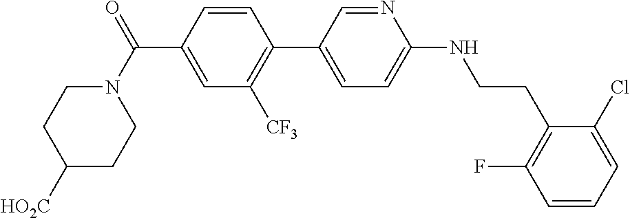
N1(C(=O)C2=CC([CF3])=C(C3=CC=C(NCCC4=C(F)C=CC=C4Cl)N=C3)C=C2)CCC([HO2C])CC1
